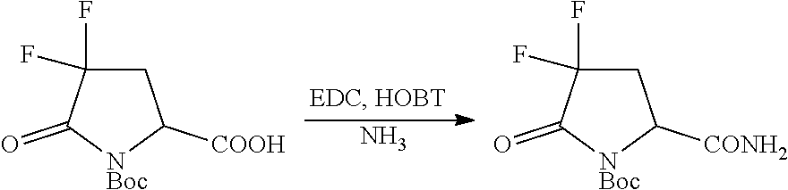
N.C1C(F)(F)C(=O)[NBoc]C1[COOH].C1C(F)(F)C(=O)[NBoc]C1[CONH2]
